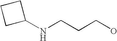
C1(NCCCO)CCC1
